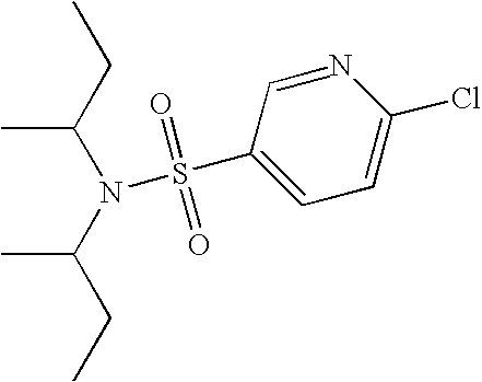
C1=C(Cl)N=CC(S(N(C(CC)C)C(CC)C)(=O)=O)=C1
